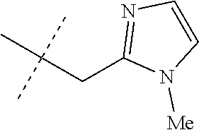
C1(CC(C)(C)C)=NC=CN1[Me]
